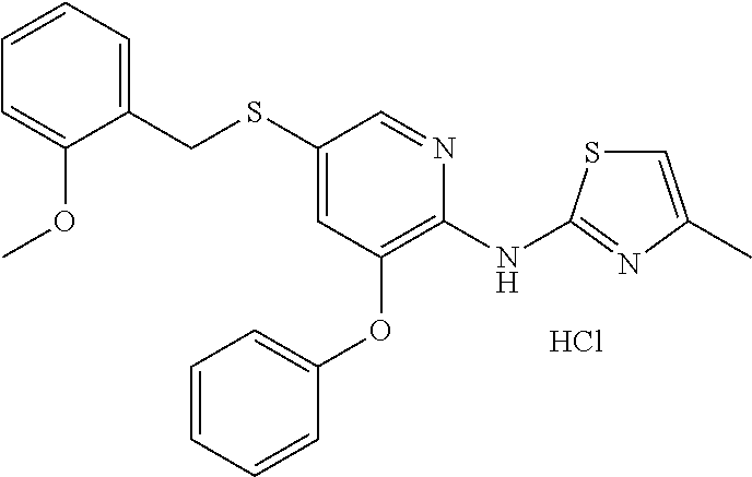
C1=CC=CC(OC2=C(NC3=NC(C)=CS3)N=CC(SCC3=CC=CC=C3OC)=C2)=C1.Cl
